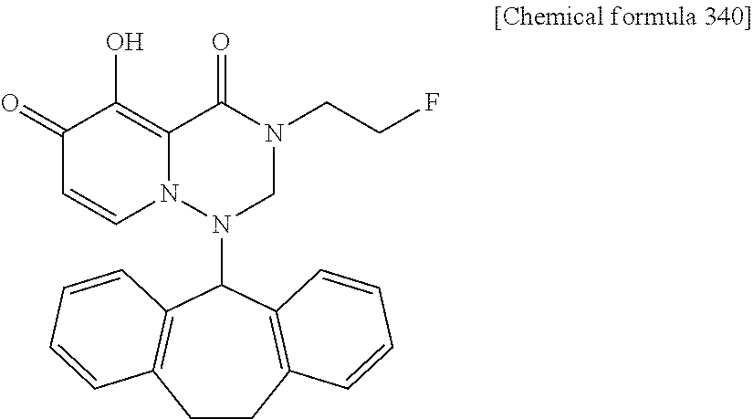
C1(=O)C=CN2C(=C1O)C(=O)N(CCF)CN2C1C2=C(CCC3=C1C=CC=C3)C=CC=C2
